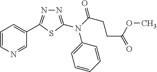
N1=C(N(C(CCC(=O)OC)=O)C2=CC=CC=C2)SC(C2=CC=CN=C2)=N1
